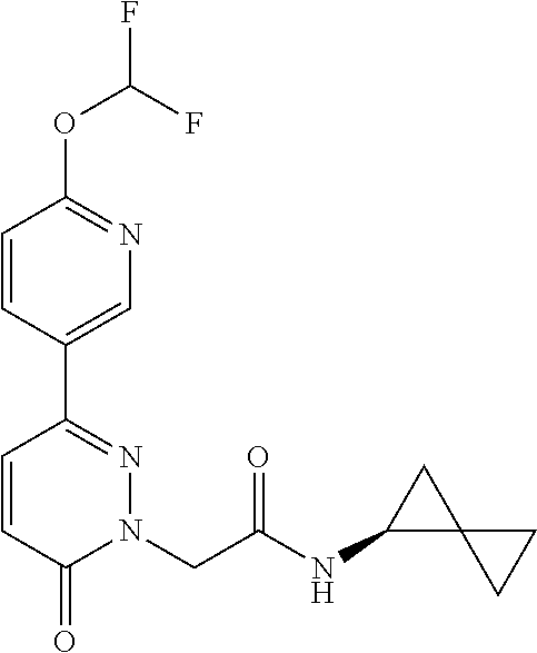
C1=CC(C2=NN(CC(NC3C4(C3)CC4)=O)C(=O)C=C2)=CN=C1OC(F)F
